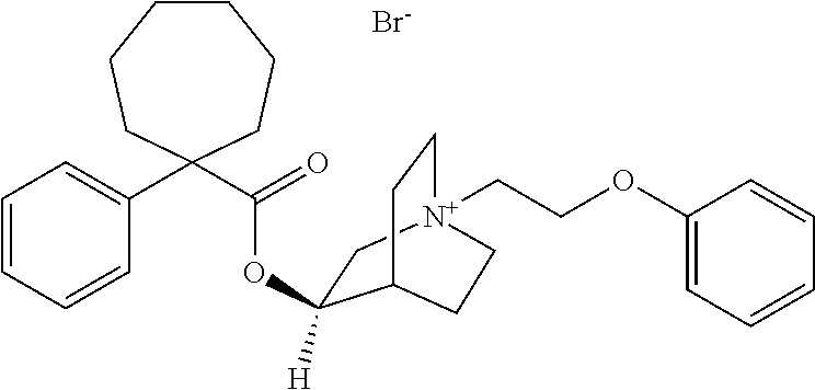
C1CCCC(C(=O)OC2([H])C[N+]3(CCOC4=CC=CC=C4)CCC2CC3)(C2=CC=CC=C2)CC1.[Br-]
